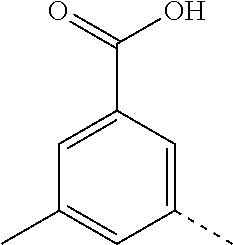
C1(C)=CC(C(O)=O)=CC(C)=C1
